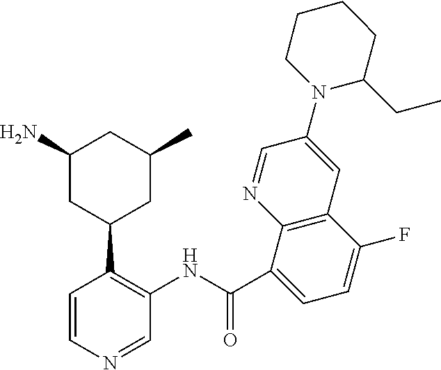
C1(N)CC(C2=C(NC(C3=CC=C(F)C4=C3N=CC(N3CCCCC3CC)=C4)=O)C=NC=C2)CC(C)C1
